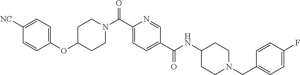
C1CN(C(C2=CC=C(C(=O)NC3CCN(CC4=CC=C(F)C=C4)CC3)C=N2)=O)CCC1OC1=CC=C([NC])C=C1
